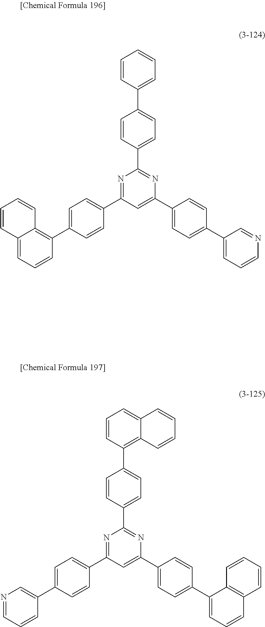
N1=C(C2=CC=C(C3=C4C(=CC=C3)C=CC=C4)C=C2)C=C(C2=CC=C(C3=CC=CN=C3)C=C2)N=C1C1=CC=C(C2=CC=CC=C2)C=C1.N1=C(C2=CC=C(C3=CN=CC=C3)C=C2)C=C(C2=CC=C(C3=CC=CC4=C3C=CC=C4)C=C2)N=C1C1=CC=C(C2=C3C(=CC=C2)C=CC=C3)C=C1
